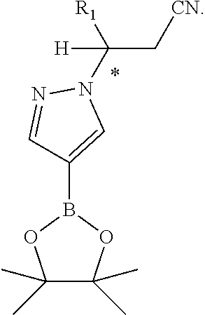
B1(C2=CN(C(C[CN])([R1])[H])N=C2)OC(C)(C)C(C)(C)O1
